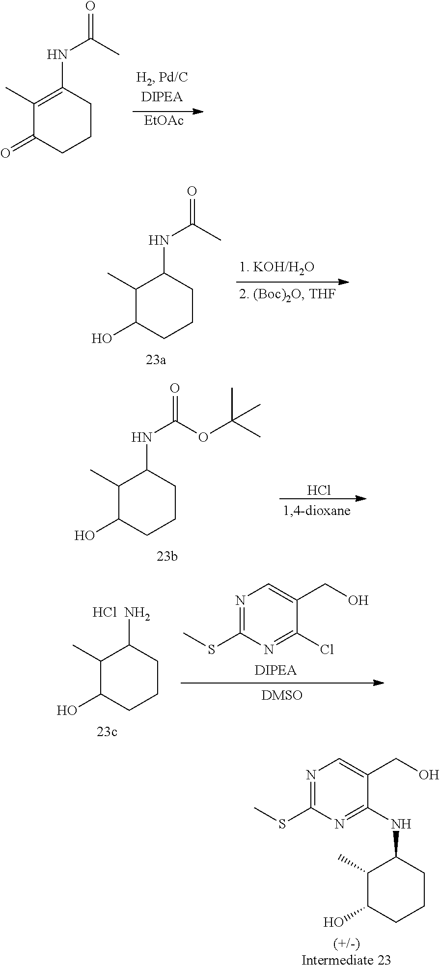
C1(C)=C(NC(=O)C)CCCC1=O.[EtOAc].C1(C)C(O)CCCC1NC(=O)C.C1(C)C(O)CCCC1NC(=O)OC(C)(C)C.Cl.C1(C)C(O)CCCC1N.Cl.N1=C(SC)N=C(Cl)C(CO)=C1.C1(C)C(O)CCCC1NC1=NC(SC)=NC=C1CO
